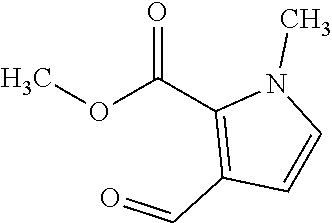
COC(C1=C(C=O)C=CN1C)=O
